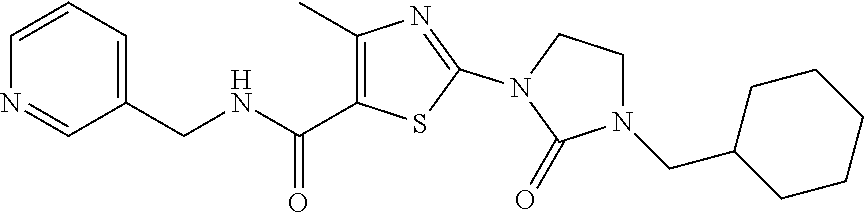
C1(C)=C(C(NCC2=CC=CN=C2)=O)SC(N2C(=O)N(CC3CCCCC3)CC2)=N1
